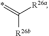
*=C([R26a])[R26b]
